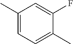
C1(C)=CC=C(C)C(F)=C1
